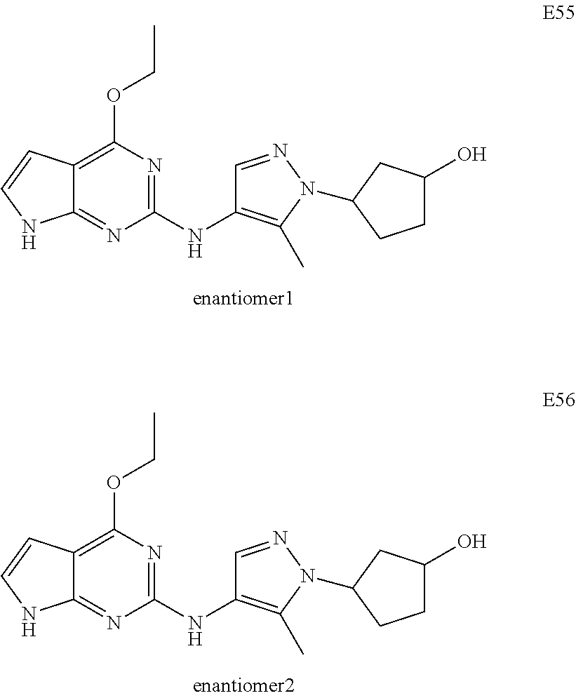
C12=C(OCC)N=C(NC3=C(C)N(C4CC(O)CC4)N=C3)N=C1NC=C2.C12=C(OCC)N=C(NC3=C(C)N(C4CC(O)CC4)N=C3)N=C1NC=C2
